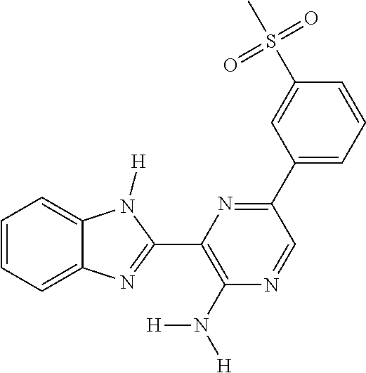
C1=CC=C2C(=C1)N([H])C(C1=C(N([H])[H])N=CC(C3=CC=CC(S(C)(=O)=O)=C3)=N1)=N2
